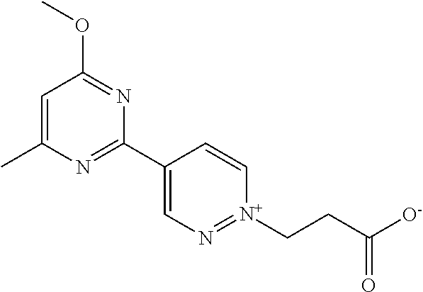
C1=C(C)N=C(C2=CN=[N+](CCC([O-])=O)C=C2)N=C1OC
